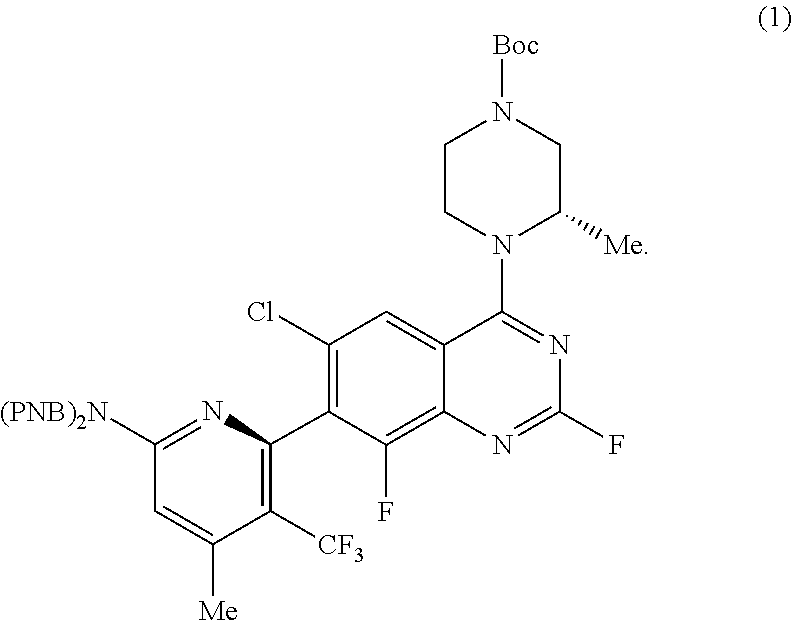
C1(F)=NC2=C(F)C(C3=C([CF3])C([Me])=CC([(PNB)2N])=N3)=C(Cl)C=C2C(N2CCN([Boc])CC2[Me])=N1
